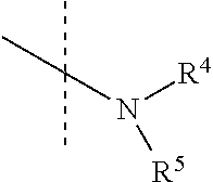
C(N([R4])[R5])(C)(C)C
